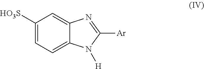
C1([HO3S])=CC=C2C(=C1)N=C([Ar])N2[H]
